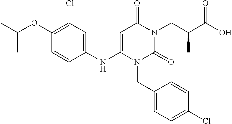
C1(Cl)=C(OC(C)C)C=CC(NC2=CC(=O)N(CC(C)C(O)=O)C(=O)N2CC2=CC=C(Cl)C=C2)=C1
